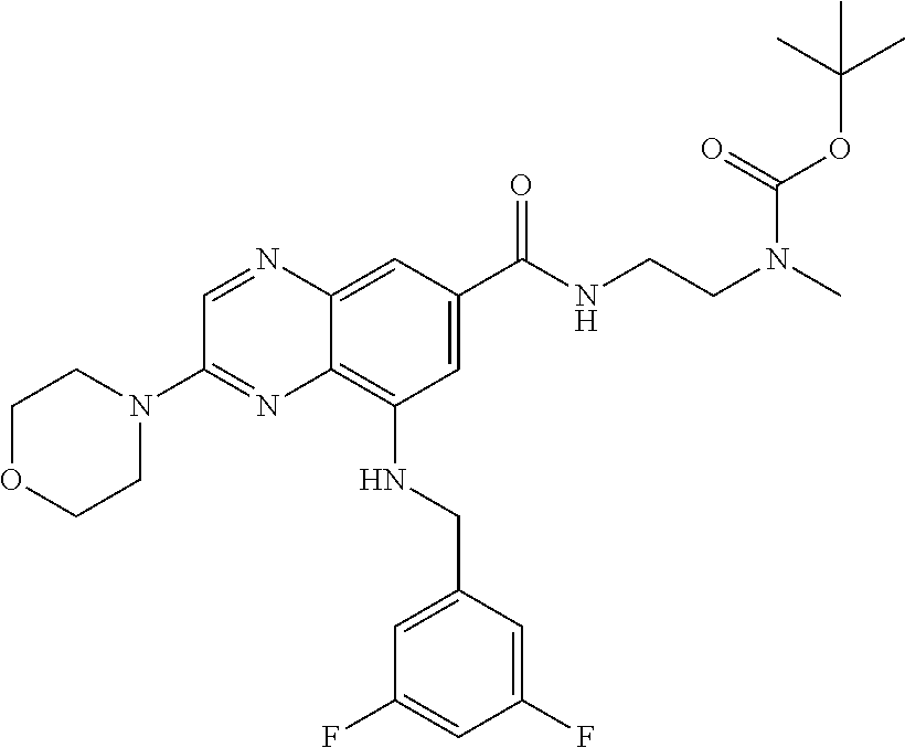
C1OCCN(C2=NC3=C(NCC4=CC(F)=CC(F)=C4)C=C(C(NCCN(C)C(OC(C)(C)C)=O)=O)C=C3N=C2)C1
